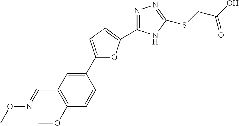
C1(C2=CC=C(C3=NN=C(SCC(O)=O)N3)O2)=CC(C=NOC)=C(OC)C=C1
